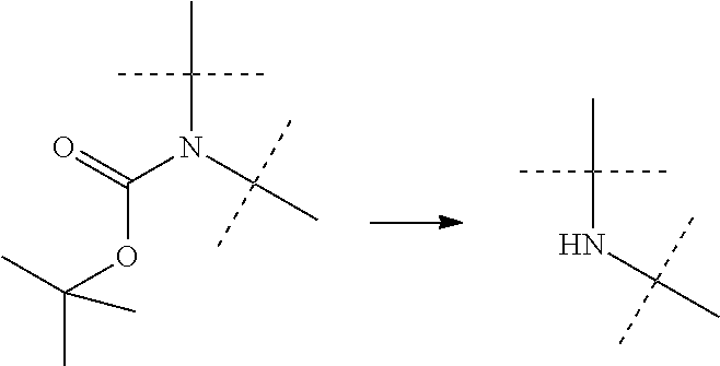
O(C(=O)N(C(C)(C)C)C(C)(C)C)C(C)(C)C.N(C(C)(C)C)C(C)(C)C
